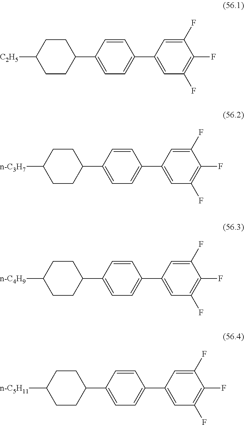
FC1=C(F)C=C(C2=CC=C(C3CCC([n-C5H11])CC3)C=C2)C=C1F.FC1=C(F)C=C(C2=CC=C(C3CCC([n-C4H9])CC3)C=C2)C=C1F.FC1=C(F)C=C(C2=CC=C(C3CCC([n-C3H7])CC3)C=C2)C=C1F.FC1=C(F)C=C(C2=CC=C(C3CCC([C2H5])CC3)C=C2)C=C1F
